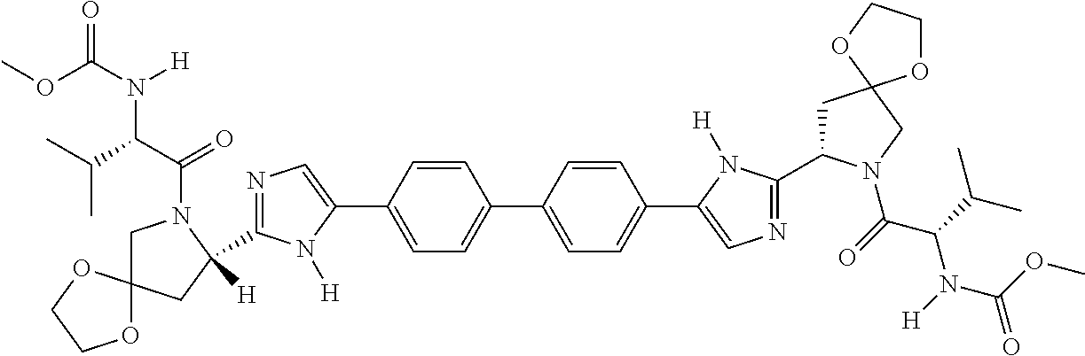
C1=C(C2=CN=C(C3([H])CC4(CN3C(C(C(C)C)N(C(OC)=O)[H])=O)OCCO4)N2[H])C=CC(C2=CC=C(C3=CN=C(C4CC5(CN4C(=O)C(C(C)C)N(C(=O)OC)[H])OCCO5)N3[H])C=C2)=C1
